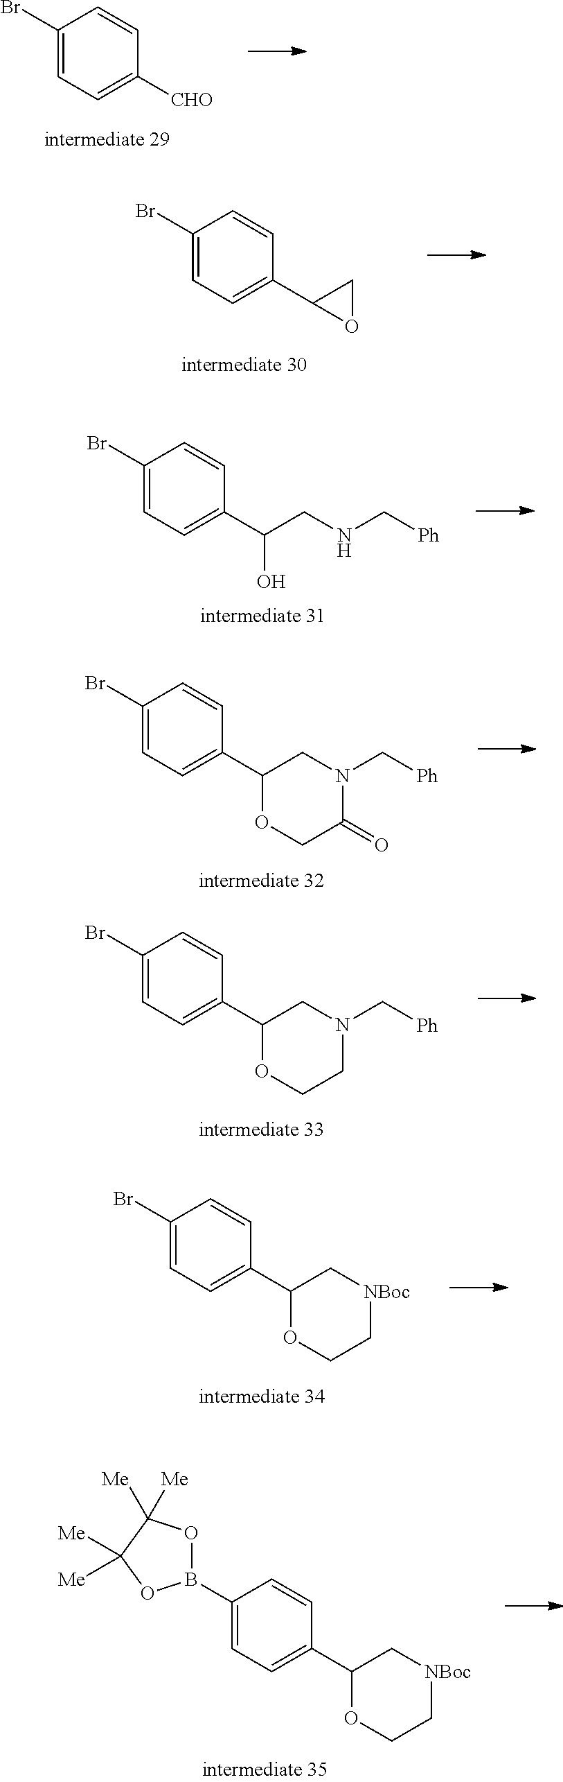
C1(Br)=CC=C([CHO])C=C1.C1(Br)=CC=C(C2OC2)C=C1.C1(Br)=CC=C(C(CNC[Ph])O)C=C1.C1(Br)=CC=C(C2CN(C[Ph])C(=O)CO2)C=C1.C1(Br)=CC=C(C2CN(C[Ph])CCO2)C=C1.C1(Br)=CC=C(C2C[NBoc]CCO2)C=C1.C1(B2OC([Me])([Me])C([Me])([Me])O2)=CC=C(C2C[NBoc]CCO2)C=C1
